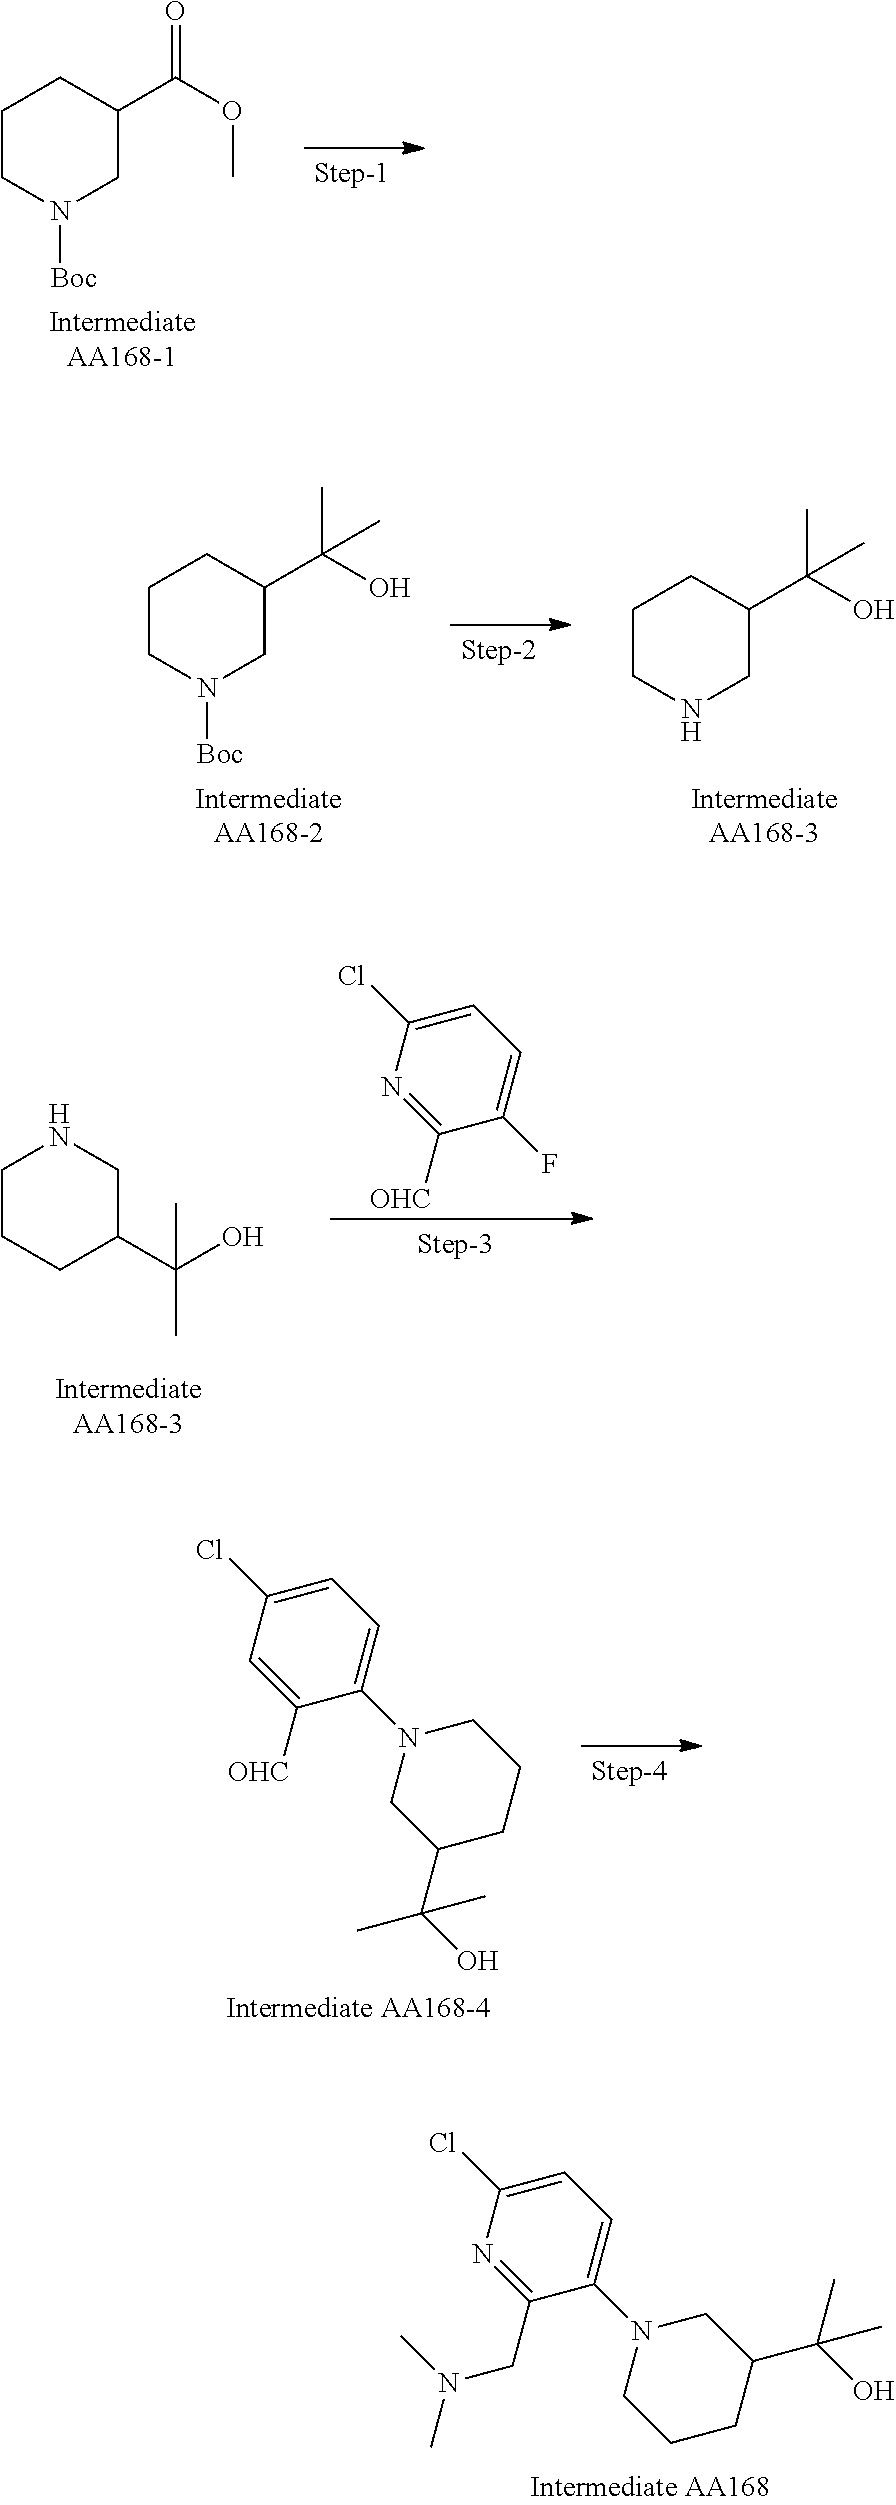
C1CN([Boc])CC(C(OC)=O)C1.C1CN([Boc])CC(C(O)(C)C)C1.C1CNCC(C(O)(C)C)C1.C1CCC(C(O)(C)C)CN1.C1=C(Cl)N=C([OHC])C(F)=C1.C1=C(Cl)C=C([OHC])C(N2CC(C(O)(C)C)CCC2)=C1.C1=C(Cl)N=C(CN(C)C)C(N2CCCC(C(O)(C)C)C2)=C1
